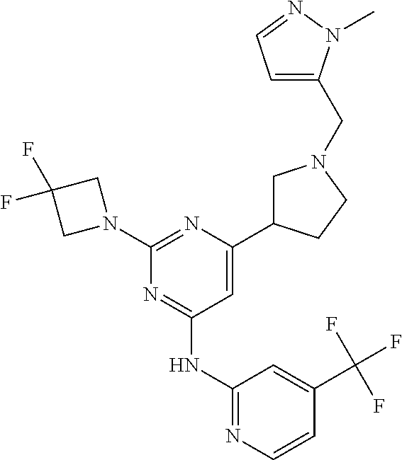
N1=C(NC2=NC=CC(C(F)(F)F)=C2)C=C(C2CN(CC3=CC=NN3C)CC2)N=C1N1CC(F)(F)C1
